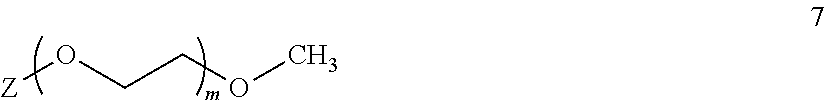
[Z]OCCOC
